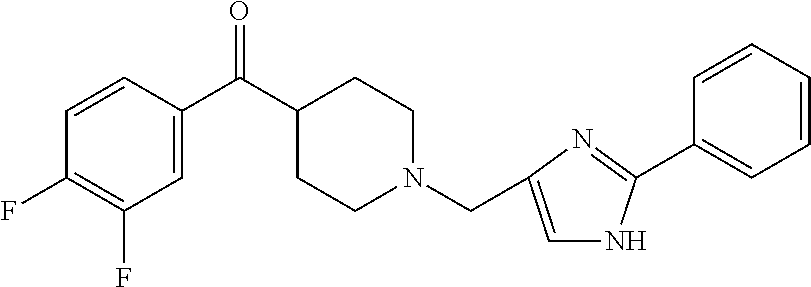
C1=CC(C(C2CCN(CC3=CNC(C4=CC=CC=C4)=N3)CC2)=O)=CC(F)=C1F
